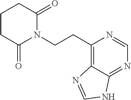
C1(CCN2C(=O)CCCC2=O)=C2C(=NC=N1)NC=N2
